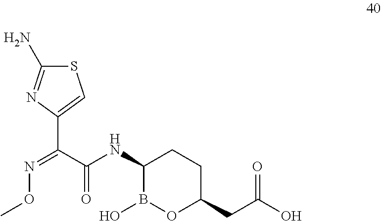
C1(NC(C(=NOC)C2=CSC(N)=N2)=O)B(O)OC(CC(O)=O)CC1
